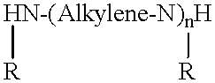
[HN-(Alkylene-N)nH]([R])[R]
